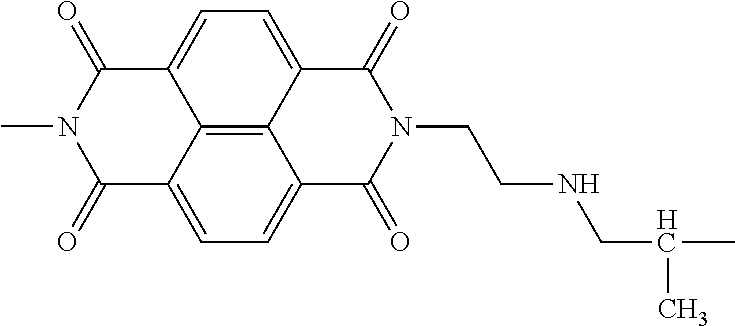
C12=CC=C3C4=C1C(=CC=C4C(=O)N(CCNCC(C)C)C3=O)C(=O)N(C)C2=O
